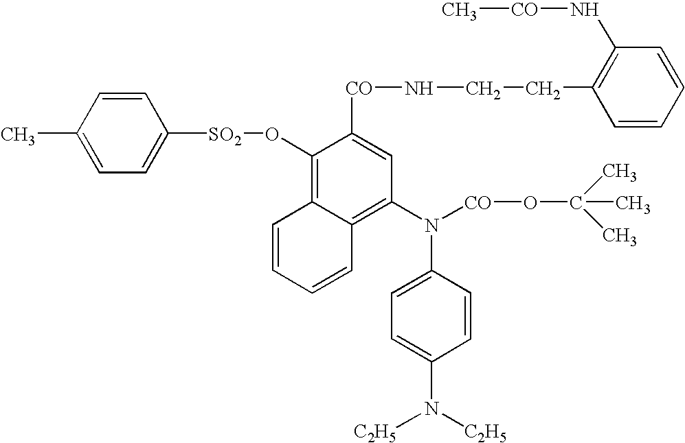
C1(C)=CC=C([SO2]OC2=C3C(=C(N([CO]OC(C)(C)C)C4=CC=C(N([C2H5])[C2H5])C=C4)C=C2[CO]NCCC2=C(N[CO]C)C=CC=C2)C=CC=C3)C=C1
